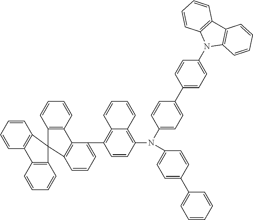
C1(C2=C3C(=C(N(C4=CC=C(C5=CC=C(N6C7=C(C8=C6C=CC=C8)C=CC=C7)C=C5)C=C4)C4=CC=C(C5=CC=CC=C5)C=C4)C=C2)C=CC=C3)=CC=CC2=C1C1=C(C=CC=C1)C21C2=C(C=CC=C2)C2=C1C=CC=C2
